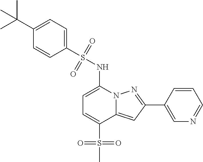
C1=C(NS(C2=CC=C(C(C)(C)C)C=C2)(=O)=O)N2C(=CC(C3=CN=CC=C3)=N2)C(S(C)(=O)=O)=C1
